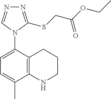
C12=C(C(N3C=NN=C3SCC(OCC)=O)=CC=C1C)CCCN2
